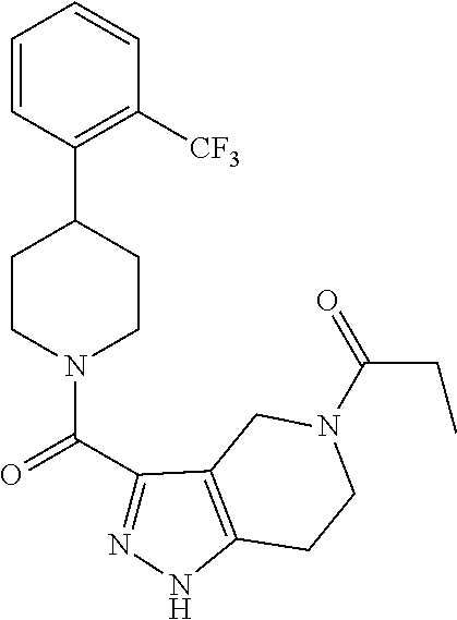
C1=CC(C2CCN(C(C3=NNC4=C3CN(C(=O)CC)CC4)=O)CC2)=C([CF3])C=C1
